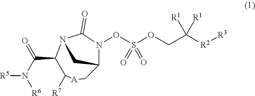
[R6]N(C(C1C([R7])[A]CC2CN1C(=O)N2OS(OCC([R2][R3])([R1])[R1])(=O)=O)=O)[R5]
